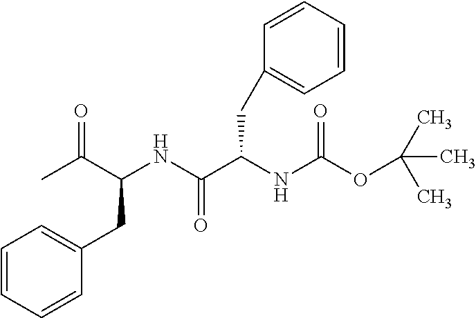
CC(C(NC(C(NC(OC(C)(C)C)=O)CC1=CC=CC=C1)=O)CC1=CC=CC=C1)=O
